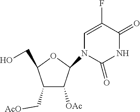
C1(C[AcO])C([OAc])C(N2C=C(F)C(=O)NC2=O)OC1CO
